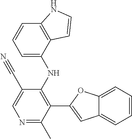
C1=C(NC2=C(C3=CC4=CC=CC=C4O3)C(C)=NC=C2C#N)C2=C(C=C1)NC=C2
